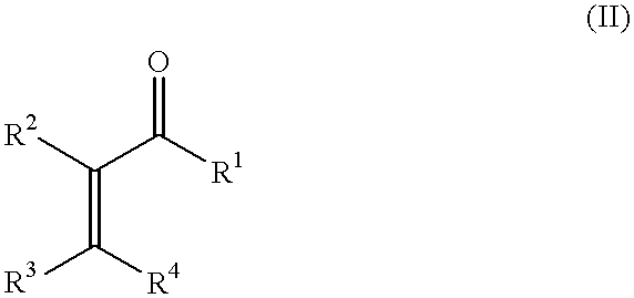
C(=C([R3])[R4])([R2])C([R1])=O
